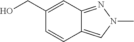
C1(CO)=CC2=NN(C)C=C2C=C1
